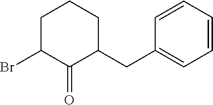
C1=CC=CC(CC2CCCC(Br)C2=O)=C1
